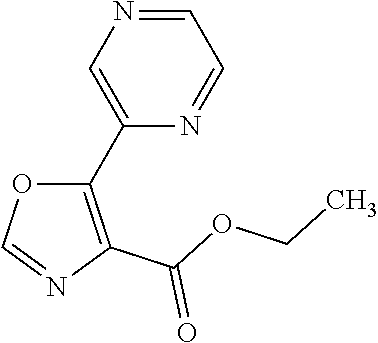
N1=CC=NC(C2=C(C(OCC)=O)N=CO2)=C1
